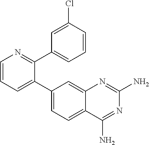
C1=CC=C(C2=CC=C3C(=C2)N=C(N)N=C3N)C(C2=CC=CC(Cl)=C2)=N1
